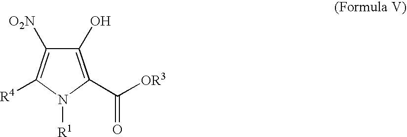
C1(O)=C(C([OR3])=O)N([R1])C([R4])=C1[O2N]
